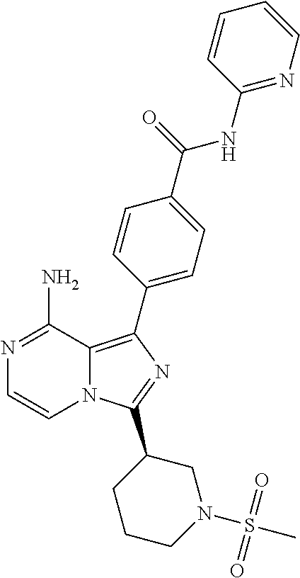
N12C(=C(C3=CC=C(C(=O)NC4=NC=CC=C4)C=C3)N=C1C1CCCN(S(=O)(=O)C)C1)C(N)=NC=C2
